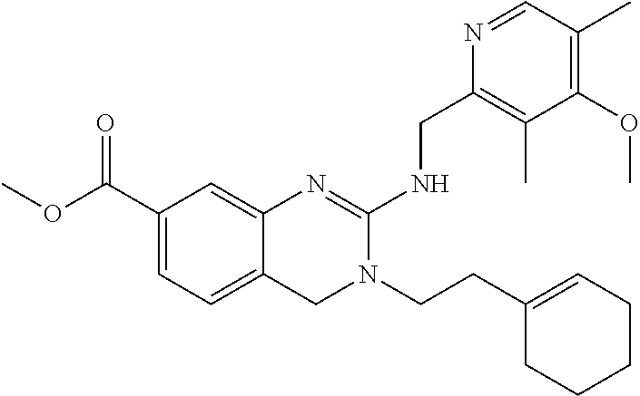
C1(C(OC)=O)=CC=C2C(=C1)N=C(NCC1=C(C)C(OC)=C(C)C=N1)N(CCC1=CCCCC1)C2
